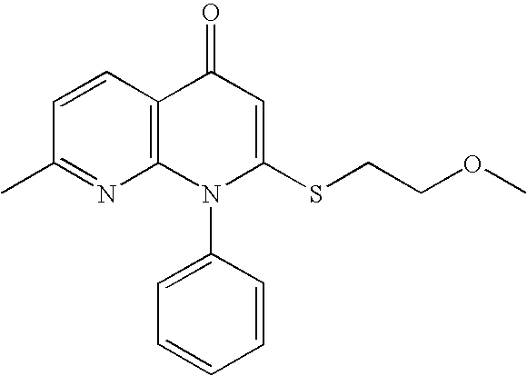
C1(C)=NC2=C(C=C1)C(=O)C=C(SCCOC)N2C1=CC=CC=C1
